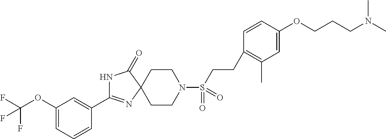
C1CN(S(CCC2=C(C)C=C(OCCCN(C)C)C=C2)(=O)=O)CCC12C(=O)NC(C1=CC(OC(F)(F)F)=CC=C1)=N2
